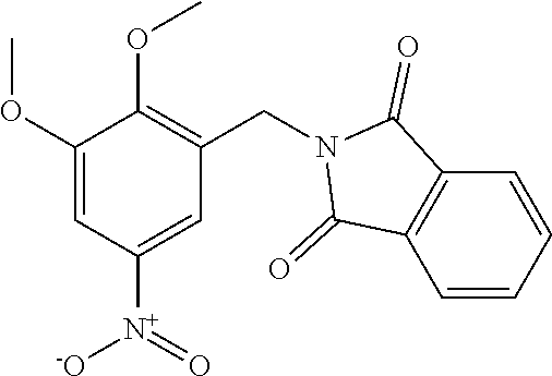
C1(OC)=CC([N+]([-O])=O)=CC(CN2C(=O)C3=C(C=CC=C3)C2=O)=C1OC
